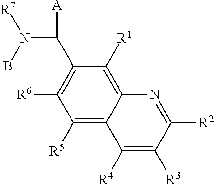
C1([R5])=C2C(=C([R1])C(C(N(B)[R7])[A])=C1[R6])N=C([R2])C([R3])=C2[R4]
